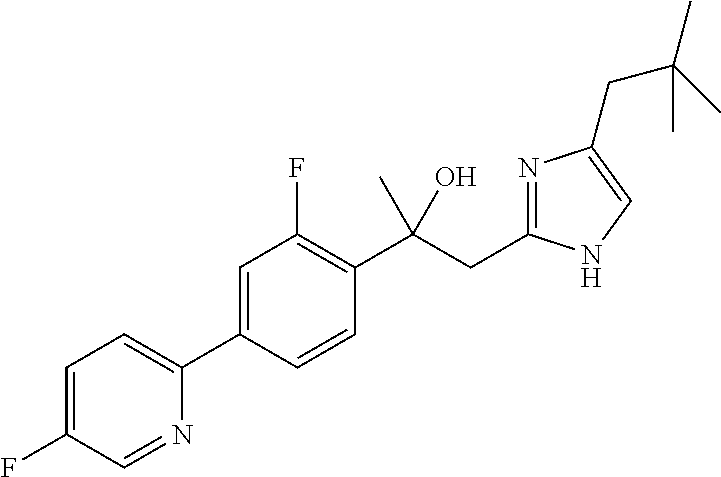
C1=C(C2=CC=C(F)C=N2)C=CC(C(CC2=NC(CC(C)(C)C)=CN2)(O)C)=C1F
